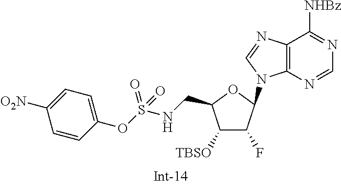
C12=C(N=CN=C1[NHBz])N(C1C(F)C([TBSO])C(CNS(=O)(=O)OC3=CC=C([O2N])C=C3)O1)C=N2
